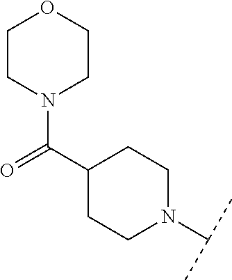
C1CN(C(=O)C2CCN(C(C)C)CC2)CCO1
